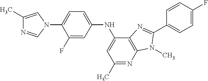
C1(C)=CN(C2=CC=C(NC3=CC(C)=NC4=C3N=C(C3=CC=C(F)C=C3)N4C)C=C2F)C=N1
